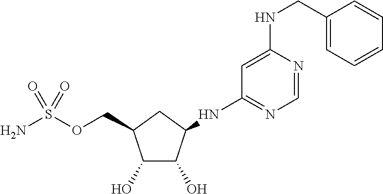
C1(O)C(O)C(NC2=NC=NC(NCC3=CC=CC=C3)=C2)CC1COS(N)(=O)=O
